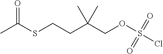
CC(SCCC(COS(Cl)(=O)=O)(C)C)=O
